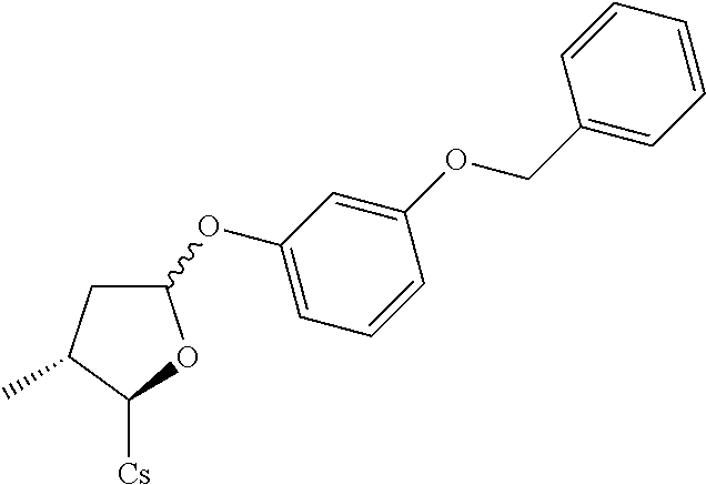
C1(OC2=CC=CC(OCC3=CC=CC=C3)=C2)CC(C)C([Cs])O1
